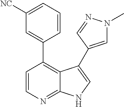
C1=CN=C2C(=C1C1=CC([NC])=CC=C1)C(C1=CN(C)N=C1)=CN2
